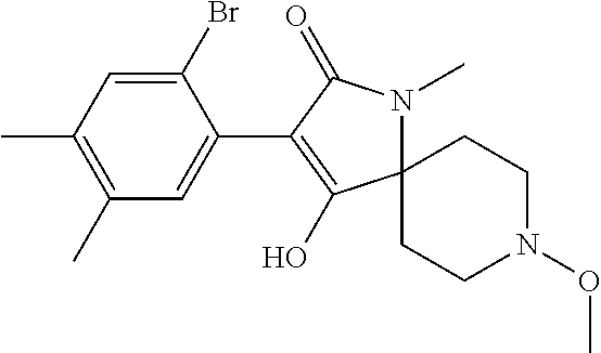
C12(N(C)C(=O)C(C3=CC(C)=C(C)C=C3Br)=C1O)CCN(OC)CC2
